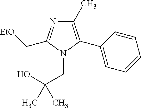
C1(C)=C(C2=CC=CC=C2)N(CC(O)(C)C)C(C[EtO])=N1
